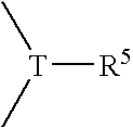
[T]([R5])(C)C
